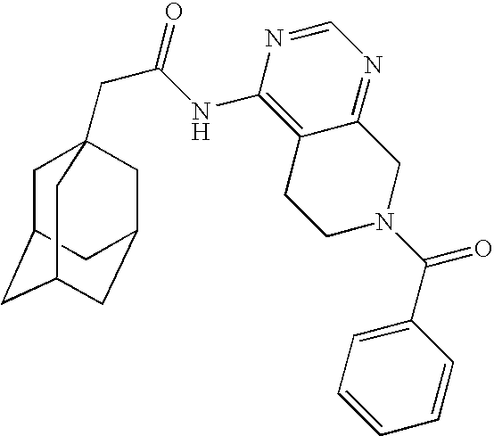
C1C2CC3CC(CC1(CC(=O)NC1=C4C(=NC=N1)CN(C(C1=CC=CC=C1)=O)CC4)C3)C2
